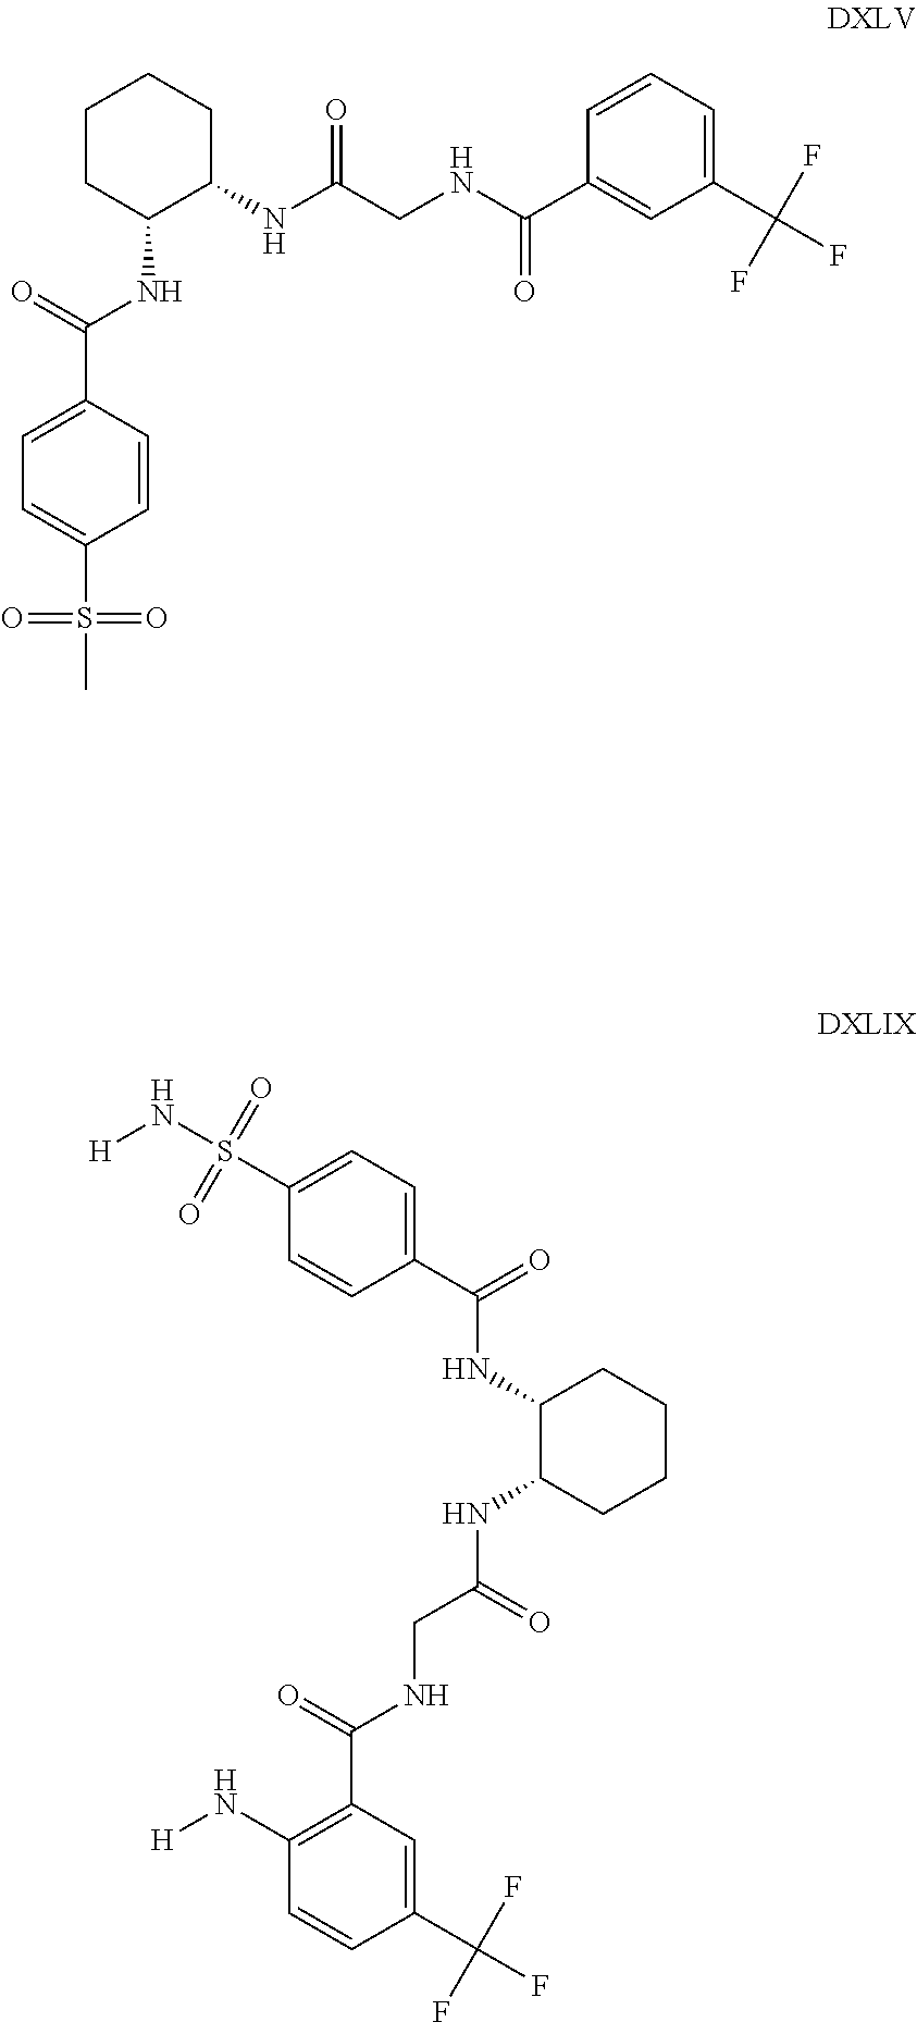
C1CC(NC(=O)C2=CC=C(S(C)(=O)=O)C=C2)C(NC(CNC(C2=CC(C(F)(F)F)=CC=C2)=O)=O)CC1.C1(C(F)(F)F)=CC(C(=O)NCC(NC2CCCCC2NC(=O)C2=CC=C(S(N[H])(=O)=O)C=C2)=O)=C(N[H])C=C1
